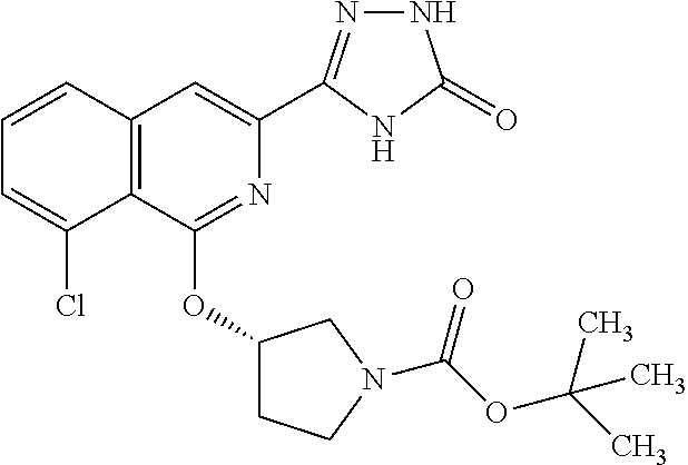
C1=CC2=C(C(Cl)=C1)C(OC1CCN(C(OC(C)(C)C)=O)C1)=NC(C1=NNC(=O)N1)=C2
